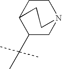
C1(C(C)(C)C)CN2CCC1CC2
